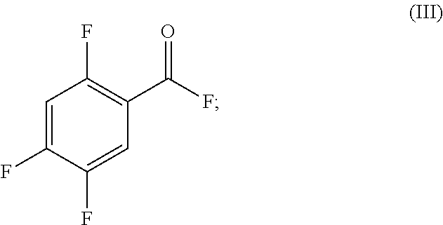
C1=C(F)C(F)=CC(C(F)=O)=C1F
